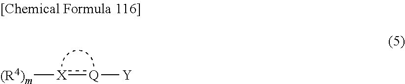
[(R4)m][X]:[Q][Y]
